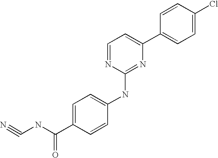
C1=CC(C2=CC=NC(NC3=CC=C(C(NC#N)=O)C=C3)=N2)=CC=C1Cl
